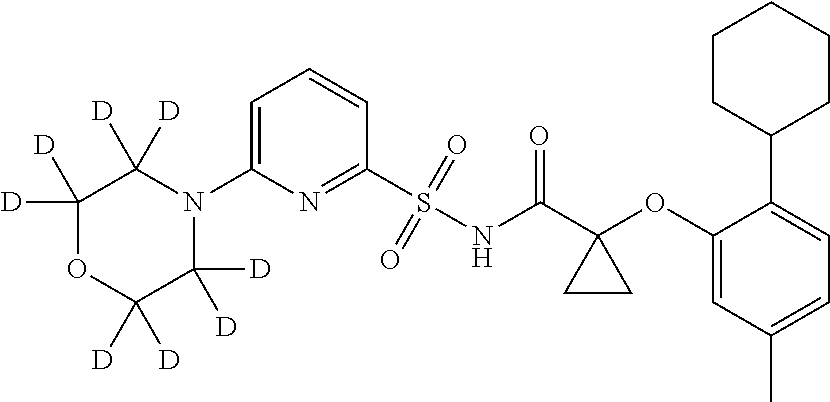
C1(N2C([D])([D])C([D])([D])OC([D])([D])C2([D])[D])=CC=CC(S(=O)(=O)NC(C2(OC3=CC(C)=CC=C3C3CCCCC3)CC2)=O)=N1
